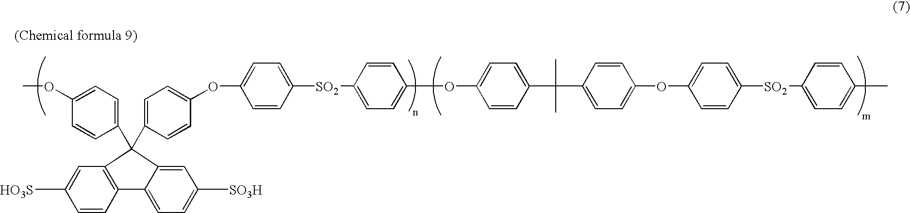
C1=CC(C2(C3=CC=C(OC4=CC=C([SO2]C5=CC=C(OC6=CC=C(C(C)(C)C7=CC=C(OC8=CC=C([SO2]C9=CC=C(C)C=C9)C=C8)C=C7)C=C6)C=C5)C=C4)C=C3)C3=C(C=CC([HO3S])=C3)C3=CC=C([SO3H])C=C32)=CC=C1OC
